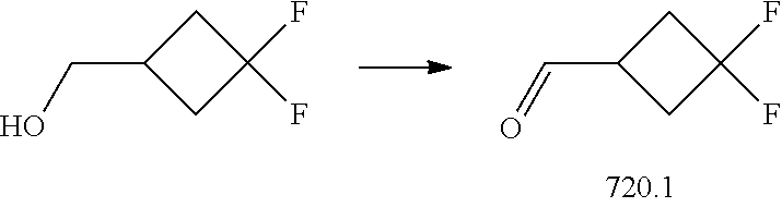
C1(C=O)CC(F)(F)C1.C1(CO)CC(F)(F)C1
